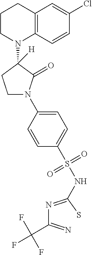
C1CN(C2([H])CCN(C3=CC=C(S(NC(=NC(=N)C(F)(F)F)S)(=O)=O)C=C3)C2=O)C2=C(C1)C=C(Cl)C=C2
